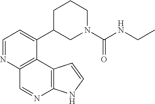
C1=NC2=C(C(C3CN(C(=O)NCC)CCC3)=C1)C1=C(N=C2)NC=C1
